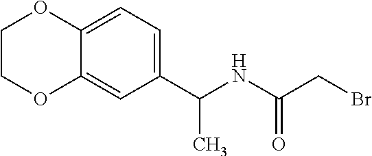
C12=CC=C(C(NC(CBr)=O)C)C=C1OCCO2
